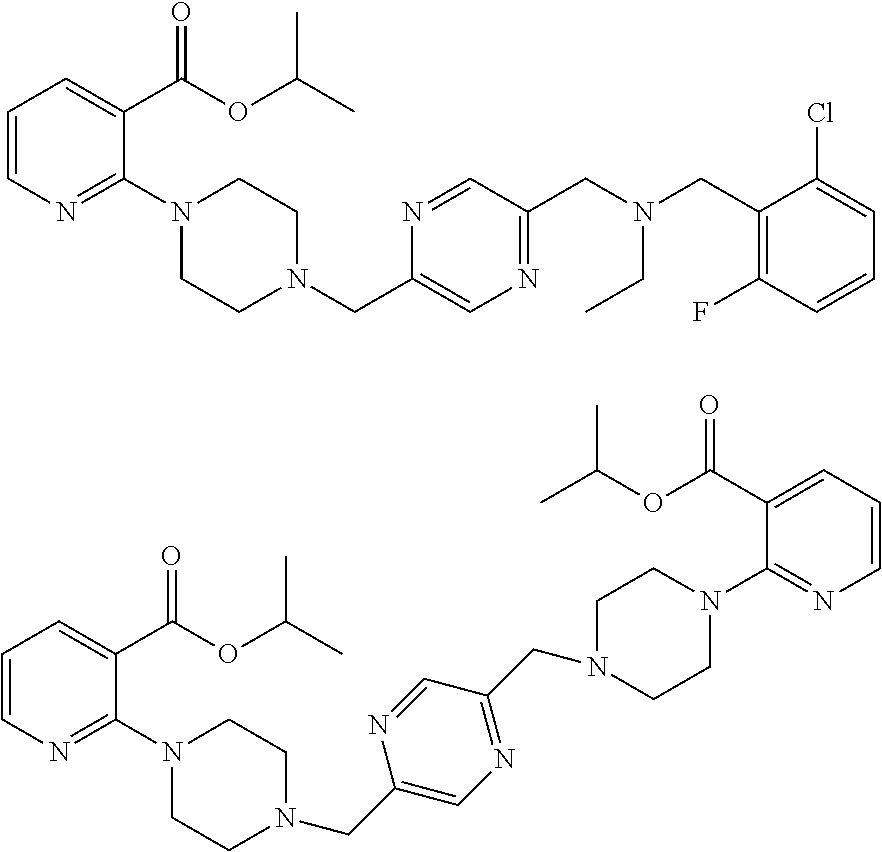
C1=CN=C(N2CCN(CC3=CN=C(CN(CC4=C(F)C=CC=C4Cl)CC)C=N3)CC2)C(C(OC(C)C)=O)=C1.C1=CN=C(N2CCN(CC3=CN=C(CN4CCN(C5=NC=CC=C5C(OC(C)C)=O)CC4)C=N3)CC2)C(C(OC(C)C)=O)=C1
